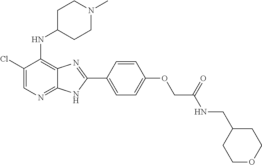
C1(Cl)=CN=C2C(=C1NC1CCN(C)CC1)N=C(C1=CC=C(OCC(NCC3CCOCC3)=O)C=C1)N2
